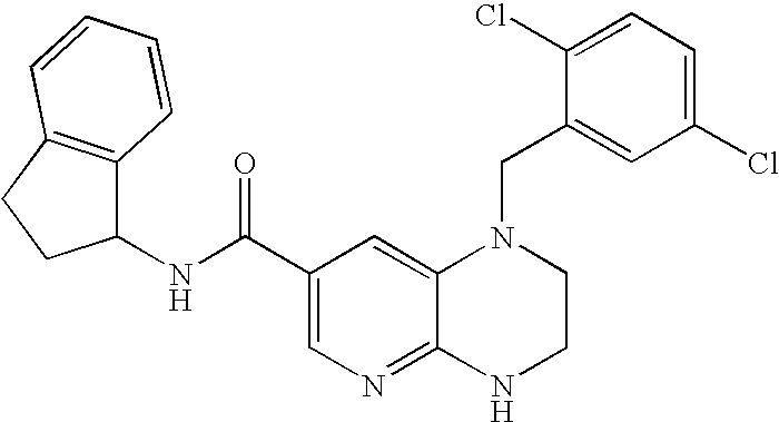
C1(Cl)=CC=C(Cl)C=C1CN1C2=CC(C(=O)NC3C4=C(CC3)C=CC=C4)=CN=C2NCC1
